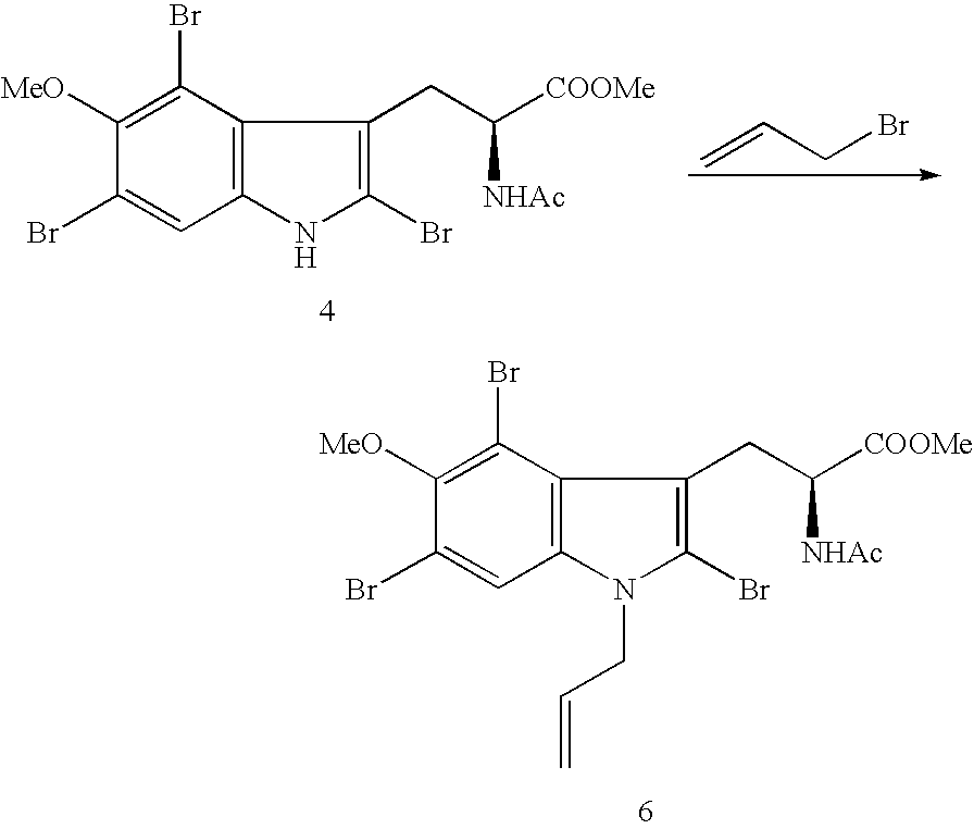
C=CCBr.C12=C(NC(Br)=C1CC([COOMe])[NHAc])C=C(Br)C([MeO])=C2Br.C12=C(N(CC=C)C(Br)=C1CC([COOMe])[NHAc])C=C(Br)C([MeO])=C2Br
